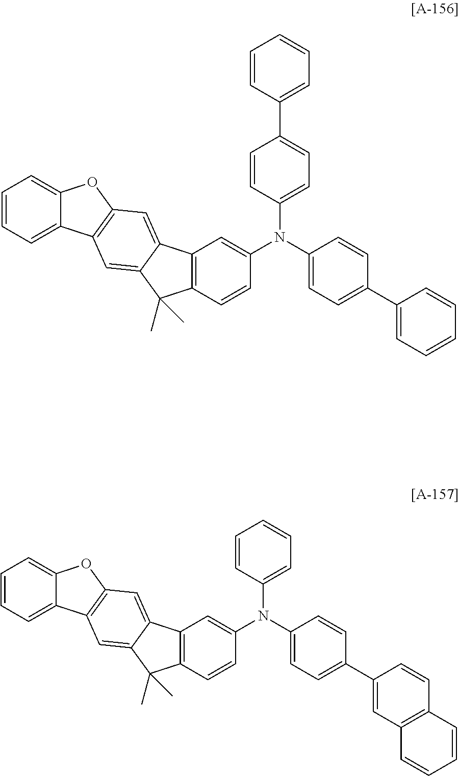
C1=CC=C2C(=C1)OC1=C2C=C2C(=C1)C1=C(C2(C)C)C=CC(N(C2=CC=C(C3=CC=CC=C3)C=C2)C2=CC=C(C3=CC=CC=C3)C=C2)=C1.C1=CC=C2C(=C1)OC1=C2C=C2C(=C1)C1=C(C2(C)C)C=CC(N(C2=CC=C(C3=CC4=C(C=C3)C=CC=C4)C=C2)C2=CC=CC=C2)=C1
